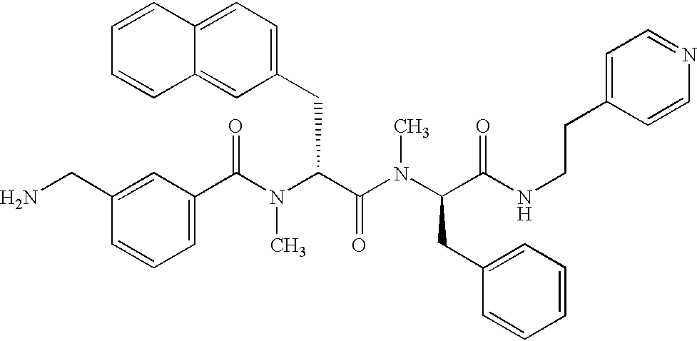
C1(C(N(C(C(=O)N(C)C(CC2=CC=CC=C2)C(=O)NCCC2=CC=NC=C2)CC2=CC=C3C(=C2)C=CC=C3)C)=O)=CC=CC(CN)=C1
